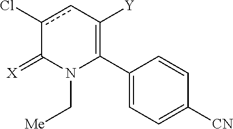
C1(C2=C([Y])cc(Cl)C(=[X])N2C[Me])=CC=C([CN])C=C1
